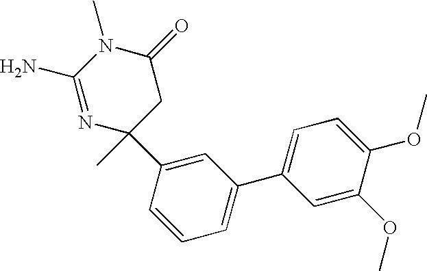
N1=C(N)N(C)C(=O)CC1(C)C1=CC(C2=CC=C(OC)C(OC)=C2)=CC=C1
